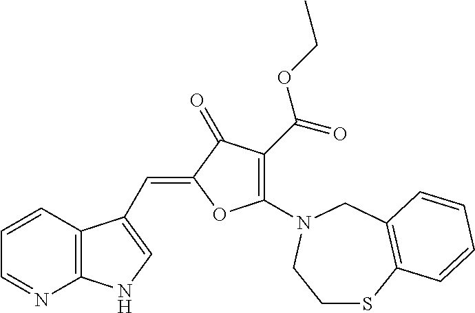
C12=C(C=CC=N1)C(C=C1OC(N3CC4=C(SCC3)C=CC=C4)=C(C(OCC)=O)C1=O)=CN2
